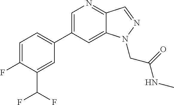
C1=C(C2=CC=C(F)C(C(F)F)=C2)C=C2C(=N1)C=NN2CC(NC)=O
